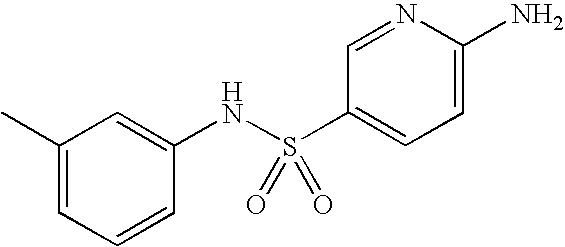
C1(C)=CC=CC(NS(C2=CC=C(N)N=C2)(=O)=O)=C1
